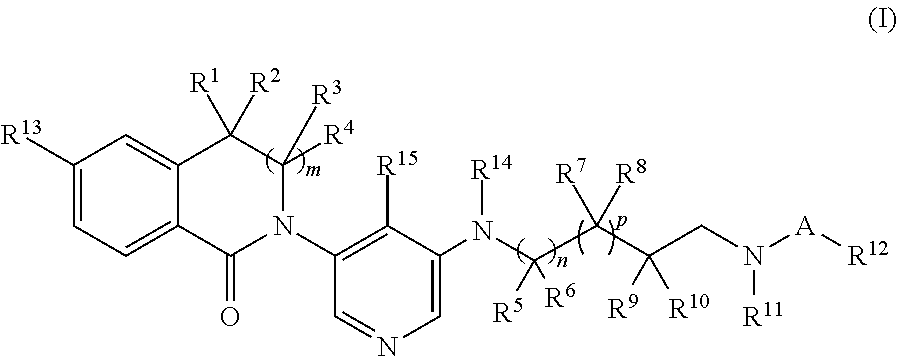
C1([R13])=CC=C2C(=C1)C([R1])([R2])C([R3])([R4])N(C1=C([R15])C(N(C(C(C(CN([A][R12])[R11])([R9])[R10])([R7])[R8])([R5])[R6])[R14])=CN=C1)C2=O
